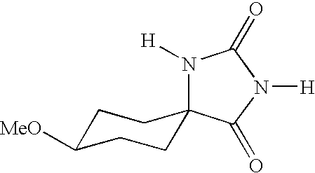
N1([H])C(=O)N([H])C(=O)C12CCC([MeO])CC2
